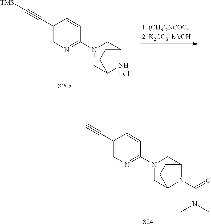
C1(C#C[TMS])=CN=C(N2CC3NC(C2)CC3)C=C1.Cl.C1(C#C)=CN=C(N2CC3N(C(N(C)C)=O)C(C2)CC3)C=C1.[S24]
